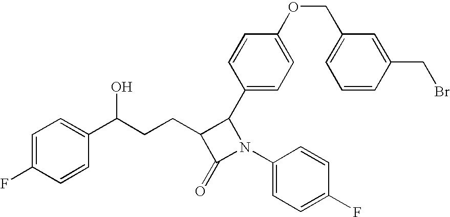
C1=C(F)C=CC(C(CCC2C(=O)N(C3=CC=C(F)C=C3)C2C2=CC=C(OCC3=CC=CC(CBr)=C3)C=C2)O)=C1
